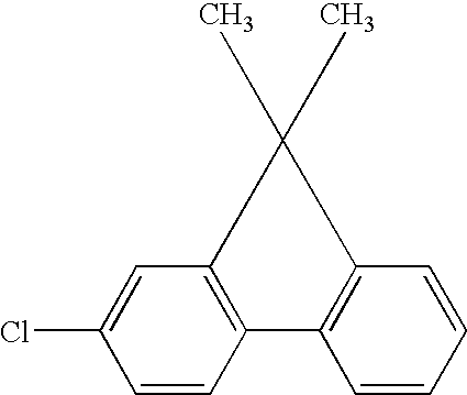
C1=C(Cl)C=CC2=C1C(C)(C)C1=C2C=CC=C1
